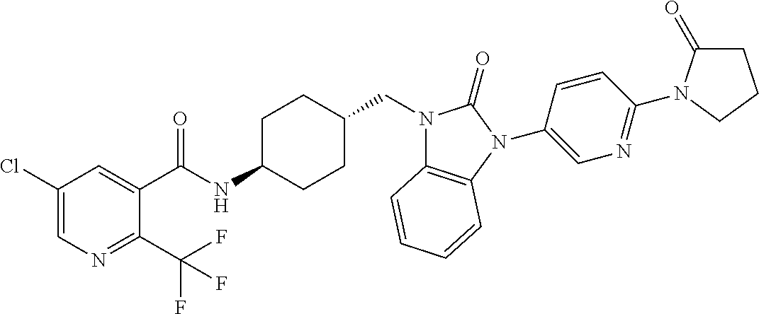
C1(Cl)=CN=C(C(F)(F)F)C(C(NC2CCC(CN3C4=C(N(C5=CN=C(N6C(=O)CCC6)C=C5)C3=O)C=CC=C4)CC2)=O)=C1
